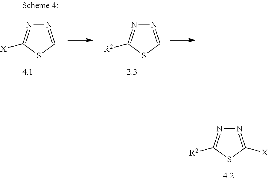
N1=C([X])SC([R2])=N1.N1=CSC([R2])=N1.N1=CSC([X])=N1
